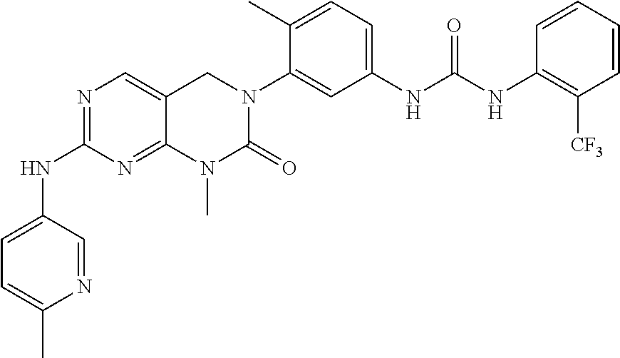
N1=C(NC2=CC=C(C)N=C2)N=C2C(=C1)CN(C1=CC(NC(=O)NC3=C([CF3])C=CC=C3)=CC=C1C)C(=O)N2C
